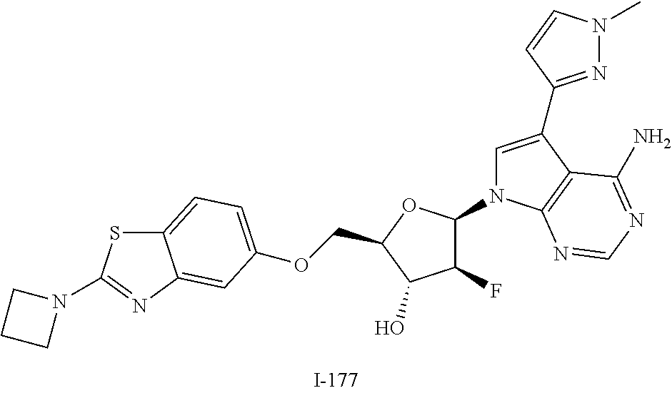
C1(F)C(N2C=C(C3=NN(C)C=C3)C3=C2N=CN=C3N)OC(COC2=CC=C3SC(N4CCC4)=NC3=C2)C1O
